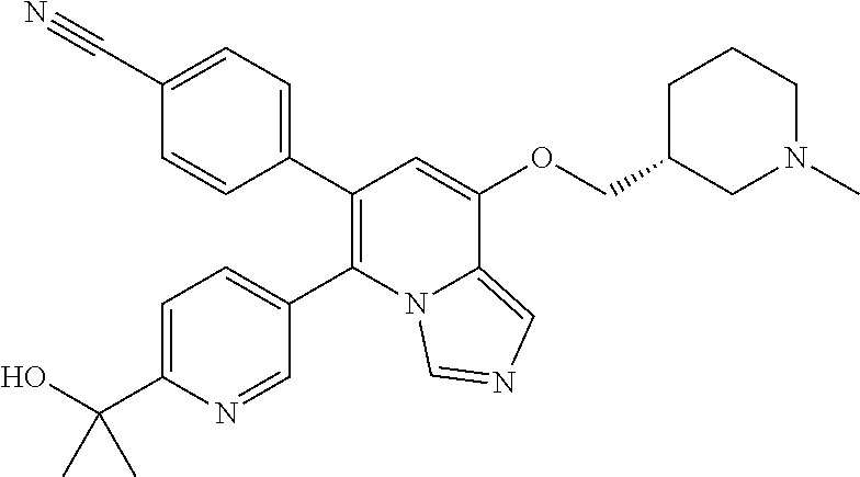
C1(C(O)(C)C)=CC=C(C2=C(C3=CC=C(C#N)C=C3)C=C(OCC3CCCN(C)C3)C3=CN=CN23)C=N1
